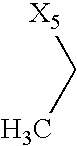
[X5]CC
